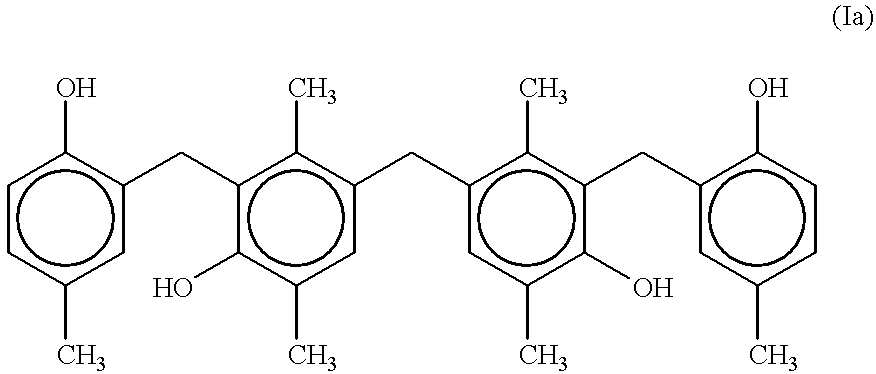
c1cc(C)cc(Cc2c(O)c(C)cc(Cc3cc(C)c(O)c(Cc4cc(C)ccc4O)c3C)c2C)c1O
